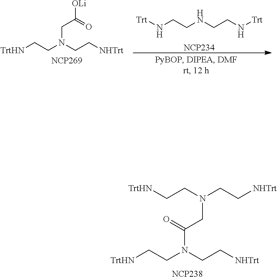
[TrtHN]CCN(CC[NHTrt])C(CN(CC[NHTrt])CC[TrtHN])=O.[NCP238].[TrtHN]CCN(CC[NHTrt])CC([OLi])=O.[NCP269].N(CCNCCN[Trt])[Trt].[NCP234]
